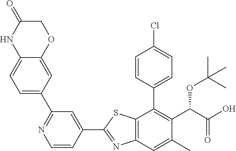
C1=CC(C2=C(C(OC(C)(C)C)C(=O)O)C(C)=CC3=C2SC(C2=CC(C4=CC=C5C(=C4)OCC(=O)N5)=NC=C2)=N3)=CC=C1Cl
